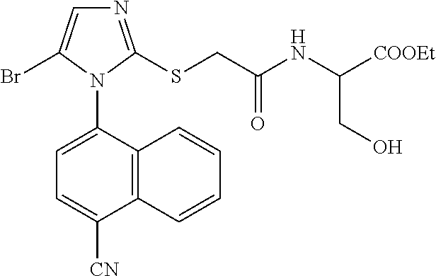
C12=C(C(N3C(Br)=CN=C3SCC(NC([COOEt])CO)=O)=CC=C1[CN])C=CC=C2
